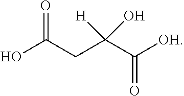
O=C(C(CC(O)=O)([H])O)[OH]
